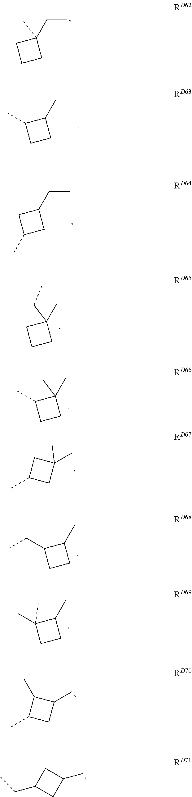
CCC1(C)CCC1.CCC1C(C)CC1.CCC1CC(C)C1.CC1(CC)CCC1.CC1(C)C(C)CC1.CC1CC(C)(C)C1.CCC1CCC1C.CC1(C)CCC1C.CC1CC(C)C1C.C1(C)CC(CC)C1
